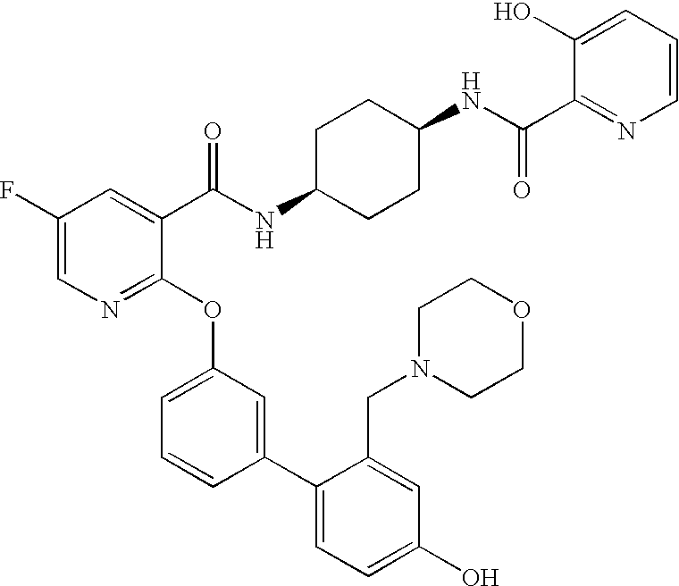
C1(F)=CN=C(OC2=CC=CC(C3=CC=C(O)C=C3CN3CCOCC3)=C2)C(C(NC2CCC(NC(=O)C3=NC=CC=C3O)CC2)=O)=C1
